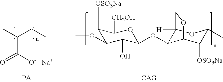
CC(CC)C([O-   Na+])=O.C1([OSO3Na])C(OC)C(O)C(OC2C3([H])OC(C)C([OSO3Na])C2OC3)OC1[CH2OH]
